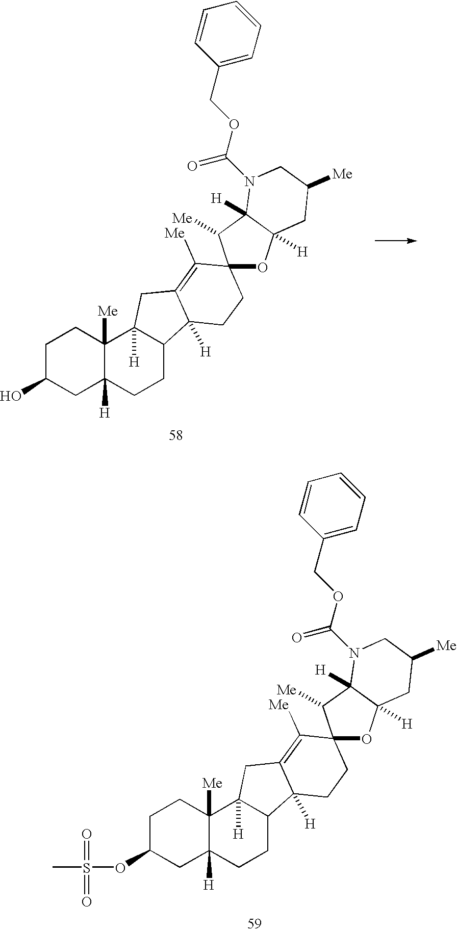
O(C1CC2([H])C([Me])(CC1)C1([H])C(CC2)C2([H])C(=C([Me])C3(CC2)OC2([H])C([H])(C3[Me])N(C(OCC3=CC=CC=C3)=O)CC([Me])C2)C1)S(=O)(C)=O.OC1CC2([H])C([Me])(CC1)C1([H])C(CC2)C2([H])C(=C([Me])C3(CC2)OC2([H])C([H])(C3[Me])N(C(OCC3=CC=CC=C3)=O)CC([Me])C2)C1
